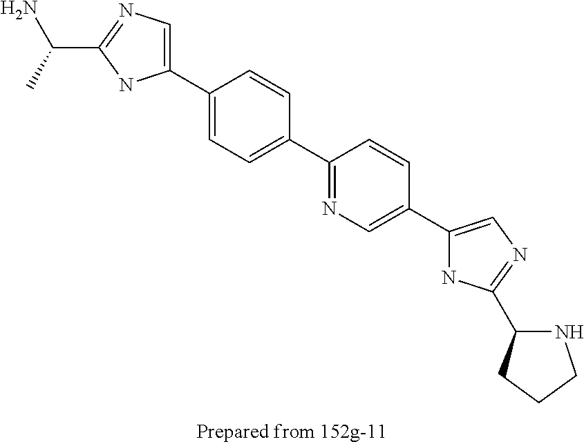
C1(C2=CC=C(C3=NC=C(C4=CN=C(C5NCCC5)N4)C=C3)C=C2)=CN=C(C(C)N)N1
